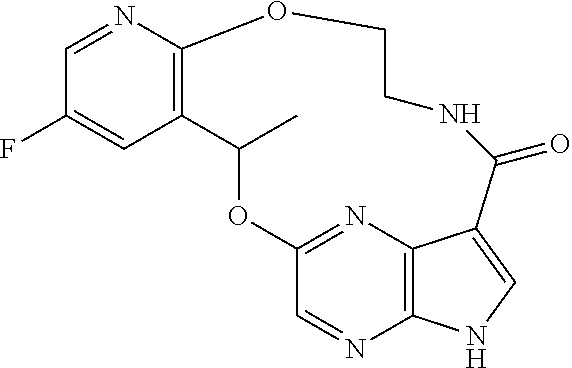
C1=NC2=C(C=C1F)C(C)OC1=NC3=C(N=C1)NC=C3C(=O)NCCO2
